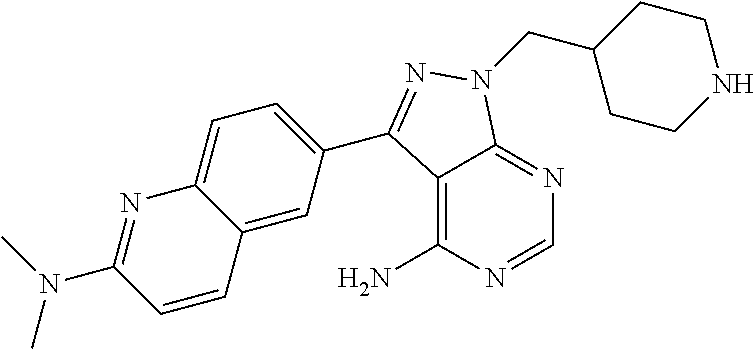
C12=C(N)N=CN=C1N(CC1CCNCC1)N=C2C1=CC=C2C(=C1)C=CC(N(C)C)=N2
